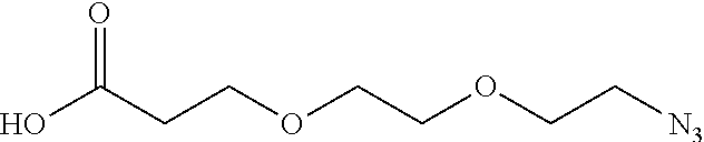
OC(CCOCCOCC[N3])=O
